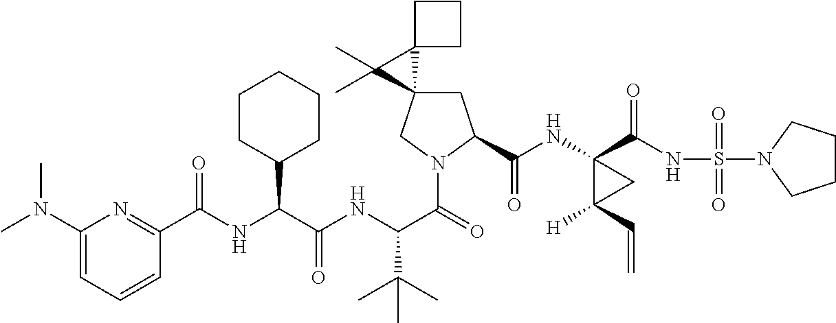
N(C(C(=O)N1CC2(CC1C(NC1(C(NS(=O)(=O)N3CCCC3)=O)C([H])(C=C)C1)=O)C1(C2(C)C)CCC1)C(C)(C)C)C(C(NC(=O)C1=NC(N(C)C)=CC=C1)C1CCCCC1)=O
